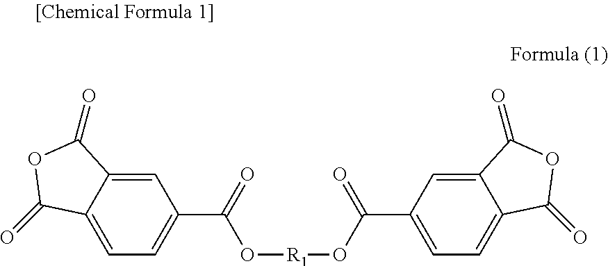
C1=C2C(=CC=C1C(=O)O[R1]OC(C1=CC=C3C(=C1)C(=O)OC3=O)=O)C(=O)OC2=O
